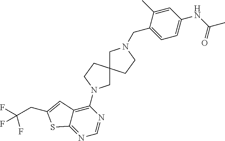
C1=C(CN2CC3(CC2)CN(C2=C4C(=NC=N2)SC(CC(F)(F)F)=C4)CC3)C(C)=CC(NC(C)=O)=C1
